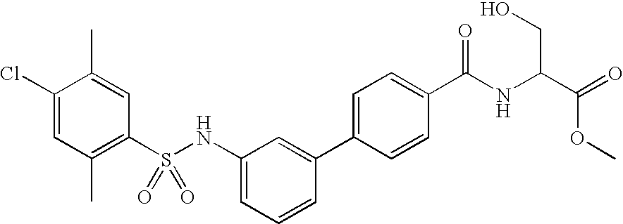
C1(Cl)=CC(C)=C(S(NC2=CC=CC(C3=CC=C(C(NC(C(=O)OC)CO)=O)C=C3)=C2)(=O)=O)C=C1C
